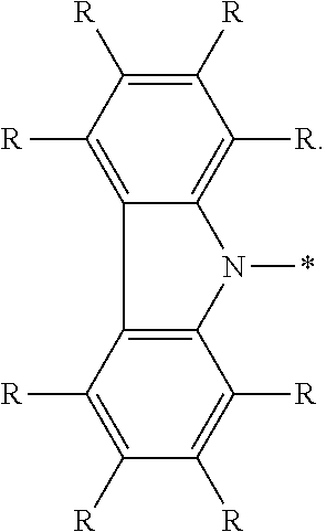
C1([R])=C([R])C([R])=C2C(=C1[R])N(*)C1=C2C([R])=C([R])C([R])=C1[R]
